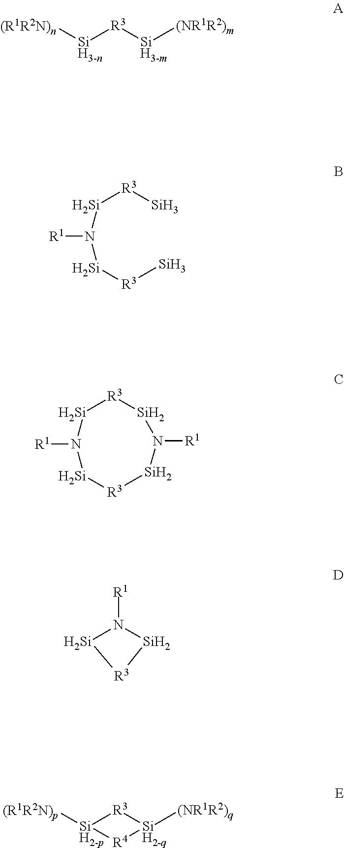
[(R1R2N)n][SiH3-n][R3][SiH3-m][(NR1R2)m].[R1]N([Si][R3][Si])[Si][R3][Si].[R1]N1[Si][R3][Si]N([R1])[Si][R3][Si]1.[Si]1N([R1])[Si][R3]1.[(R1R2N)p][SiH2-p]1[R3][SiH2-q]([(NR1R2)q])[R4]1
